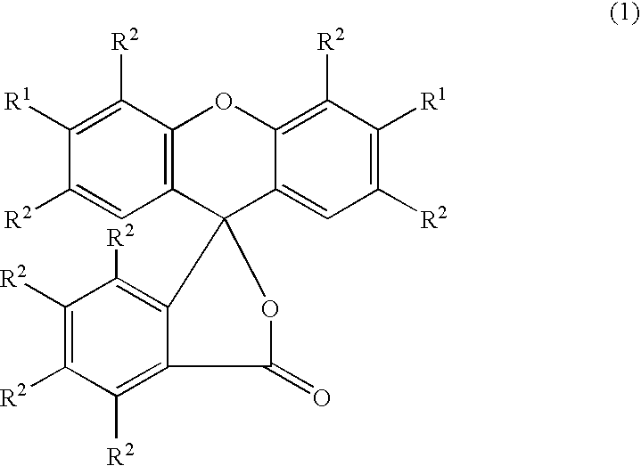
C1([R1])=C([R2])C2=C(C=C1[R2])C1(C3=CC([R2])=C([R1])C([R2])=C3O2)OC(=O)C2=C([R2])C([R2])=C([R2])C([R2])=C12
